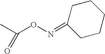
CC(ON=C1CCCCC1)=O
